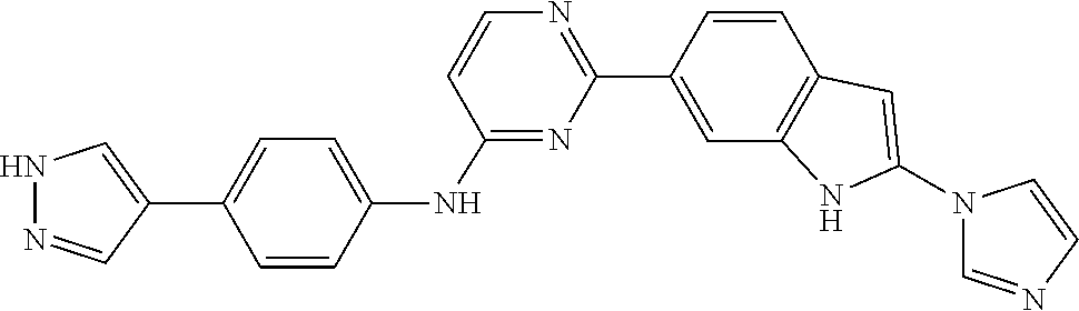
C1(C2=NC=CC(NC3=CC=C(C4=CNN=C4)C=C3)=N2)=CC2=C(C=C1)C=C(N1C=NC=C1)N2
